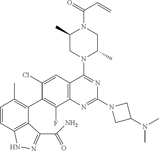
C1=CC2=C(C(C3=C(F)C4=C(C=C3Cl)C(N3C(C)CN(C(=O)C=C)C(C)C3)=NC(N3CC(N(C)C)C3)=N4)=C1C)C(C(N)=O)=NN2
